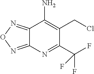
C12=NON=C1N=C(C(F)(F)F)C(CCl)=C2N
